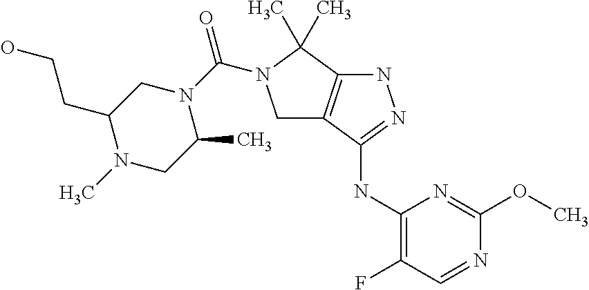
C1(NC2=NNC3=C2CN(C(N2CC(CCO)N(C)CC2C)=O)C3(C)C)=C(F)C=NC(OC)=N1
